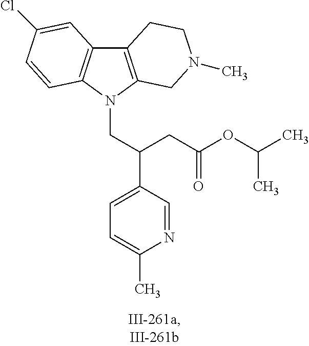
C12=C(N(CC(C3=CC=C(C)N=C3)CC(OC(C)C)=O)C3=C1C=C(Cl)C=C3)CN(C)CC2
